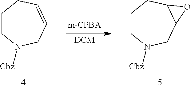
C1CN([Cbz])CC2C(C1)O2.[DCM].C1CN([Cbz])CC=CC1
